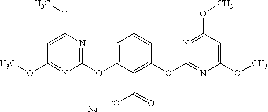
COC1=NC(OC2=CC=CC(OC3=NC(OC)=CC(OC)=N3)=C2C(=O)[-O])=NC(OC)=C1.[Na]
